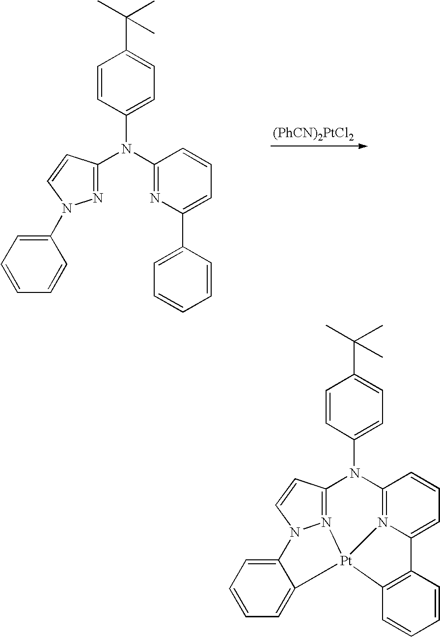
[(PhCN)2PtCl2].N(C1=NC(C2=CC=CC=C2)=CC=C1)(C1=CC=C(C(C)(C)C)C=C1)C1=NN(C2=CC=CC=C2)C=C1.N1(C2=CC=C(C(C)(C)C)C=C2)C2=N3C(=CC=C2)C2=C(C=CC=C2)[Pt]32N3=C1C=CN3C1=CC=CC=C12
